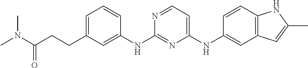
C1=C(CCC(N(C)C)=O)C=C(NC2=NC(NC3=CC4=C(C=C3)NC(C)=C4)=CC=N2)C=C1
